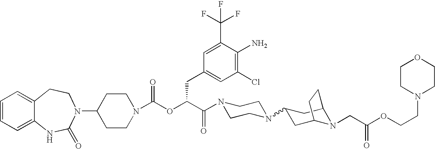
C1(N2C(=O)NC3=CC=CC=C3CC2)CCN(C(OC(C(=O)N2CCN(C3CC4N(CC(OCCN5CCOCC5)=O)C(C3)CC4)CC2)CC2=CC(Cl)=C(N)C(C(F)(F)F)=C2)=O)CC1
